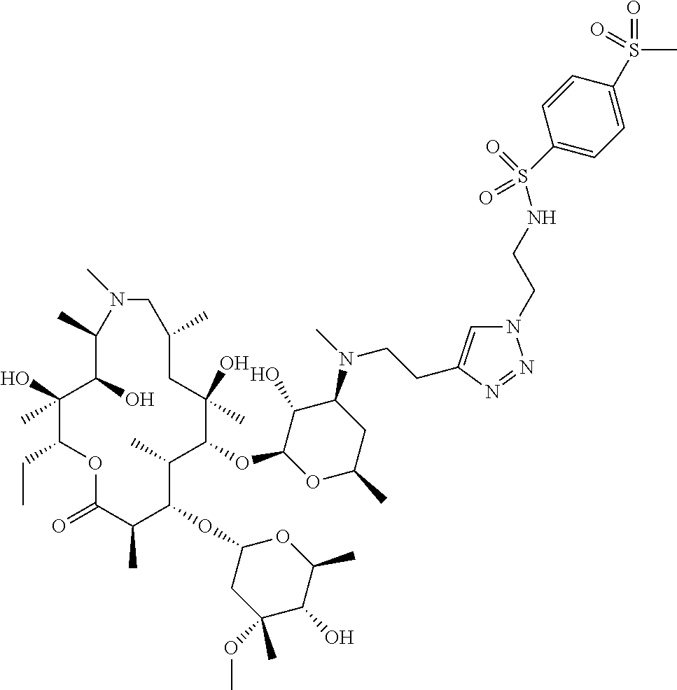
C1(O)C(OC2C(C)C(OC3CC(OC)(C)C(O)C(C)O3)C(C)C(=O)OC(CC)C(O)(C)C(O)C(C)N(C)CC(C)CC2(O)C)OC(C)CC1N(C)CCC1=CN(CCNS(C2=CC=C(S(C)(=O)=O)C=C2)(=O)=O)N=N1
